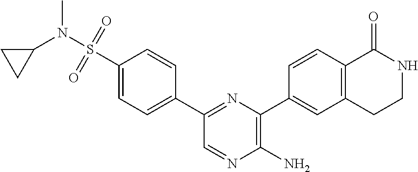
C1(N)=C(C2=CC3=C(C=C2)C(=O)NCC3)N=C(C2=CC=C(S(N(C3CC3)C)(=O)=O)C=C2)C=N1
